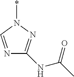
N1=CN(*)N=C1NC(C)=O
